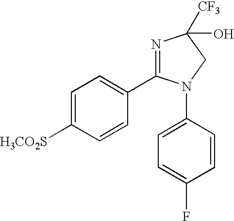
C1=C([H3CO2S])C=CC(C2=NC([CF3])(O)CN2C2=CC=C(F)C=C2)=C1
